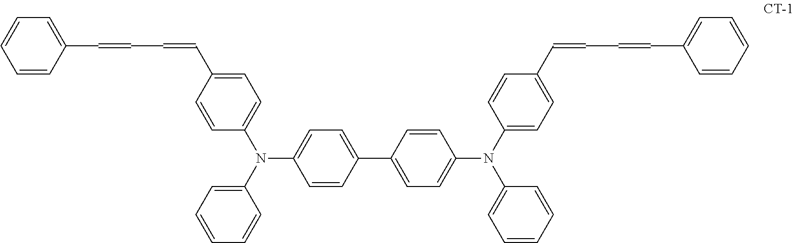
C1=CC(C=CC=CC2=CC=C(N(C3=CC=CC=C3)C3=CC=C(C4=CC=C(N(C5=CC=C(C=CC=CC6=CC=CC=C6)C=C5)C5=CC=CC=C5)C=C4)C=C3)C=C2)=CC=C1
